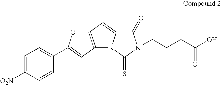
C12=C(C=C(C3=CC=C([O2N])C=C3)O1)N1C(=C2)C(=O)N(CCCC(O)=O)C1=S
